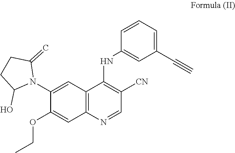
C1(OCC)=CC2=C(C=C1N1C(=C)CCC1O)C(NC1=CC(C#C)=CC=C1)=C([CN])C=N2
